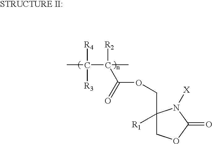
C1(COC(C([R2])(C)C([R4])([R3])C)=O)([R1])COC(=O)N1[X]
